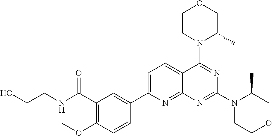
C1=C(C2=CC(C(NCCO)=O)=C(OC)C=C2)N=C2C(=C1)C(N1C(C)COCC1)=NC(N1CCOCC1C)=N2
